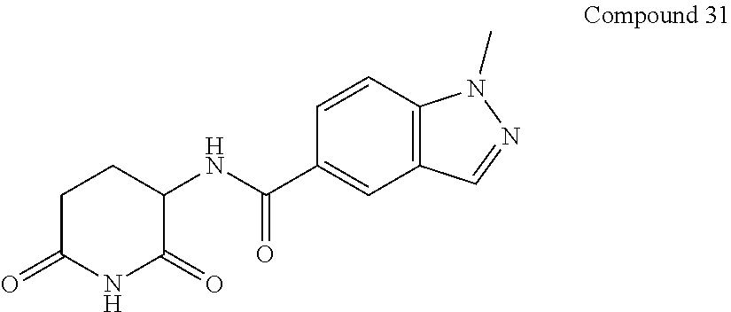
C1(NC(C2=CC3=C(C=C2)N(C)N=C3)=O)C(=O)NC(=O)CC1
